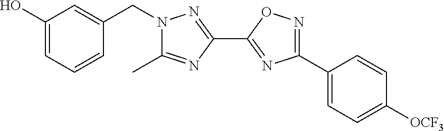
OC1=CC=CC(CN2C(C)=NC(C3=NC(C4=CC=C([OCF3])C=C4)=NO3)=N2)=C1
